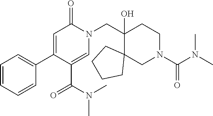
C1=CC=CC(C2=CC(=O)N(CC3(O)CCN(C(N(C)C)=O)CC34CCCC4)C=C2C(N(C)C)=O)=C1
